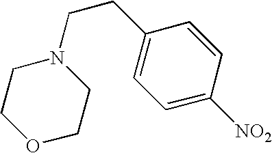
C1OCCN(CCC2=CC=C([NO2])C=C2)C1
